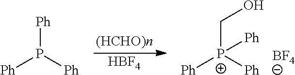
[BF4].[P+](CO)([Ph])([Ph])[Ph].P([Ph])([Ph])[Ph].[HBF4]
